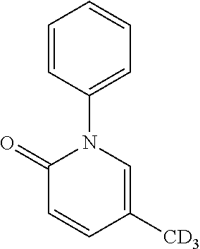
C1=CC(N2C(=O)C=CC([CD3])=C2)=CC=C1
